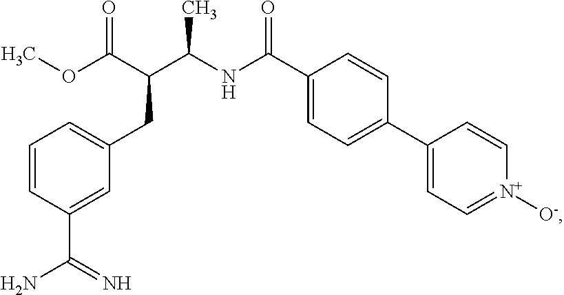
COC(C(C(NC(C1=CC=C(C2=CC=[N+]([O-])C=C2)C=C1)=O)C)CC1=CC=CC(C(N)=N)=C1)=O
